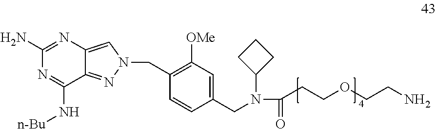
C12=CN(CC3=C([OMe])C=C(CN(C4CCC4)C(=O)CCOCCN)C=C3)N=C1C(N[n-Bu])=NC(N)=N2
